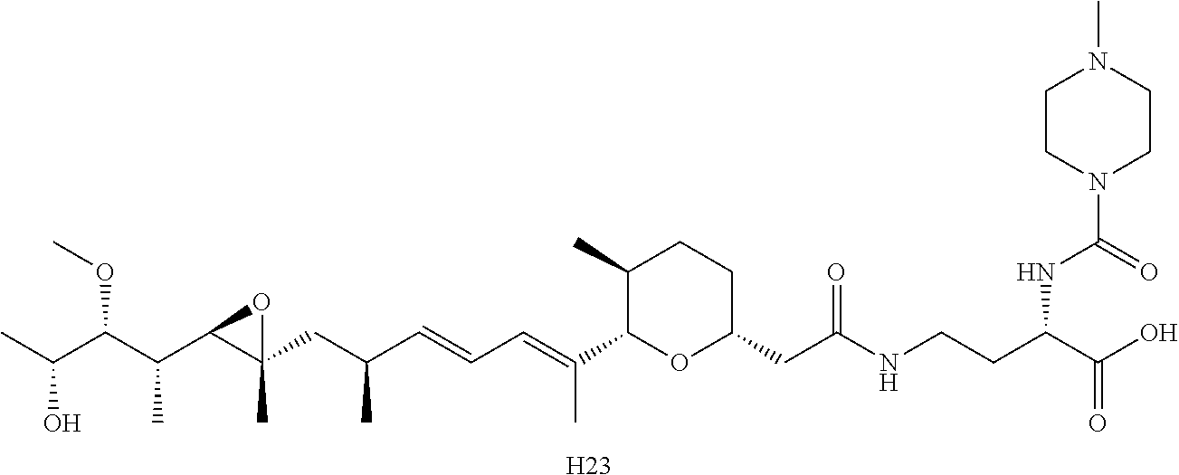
C1(C)C(C(=CC=CC(CC2(C)C(C(C(C(C)O)OC)C)O2)C)C)OC(CC(NCCC(C(O)=O)NC(N2CCN(C)CC2)=O)=O)CC1.[H23]
